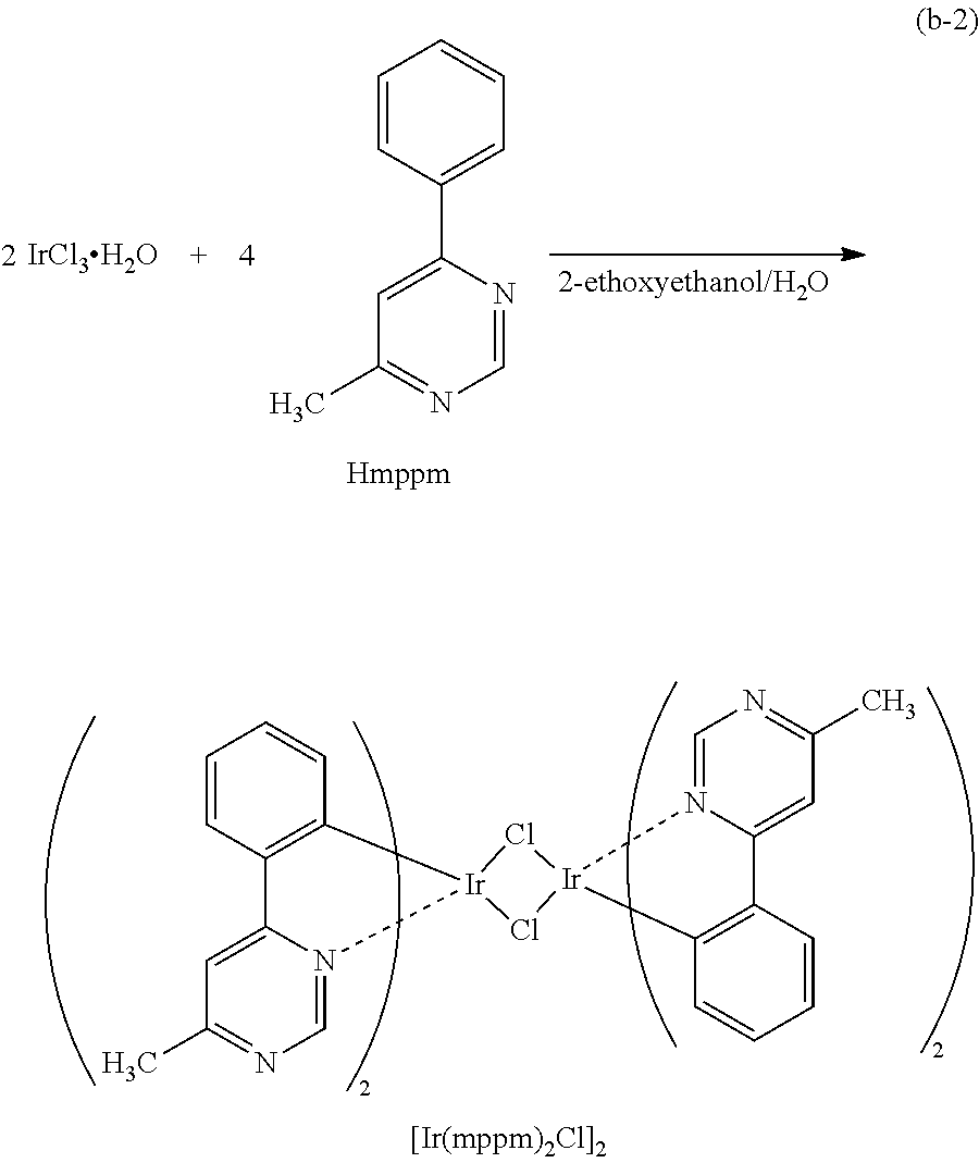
C1=NC(C2=CC=CC=C2)=CC(C)=N1.[IrCl3H2O].C1=N2C(=CC(C)=N1)C1=C(C=CC=C1)[Ir]21Cl[Ir]2(Cl1)N1=CN=C(C)C=C1C1=C2C=CC=C1
